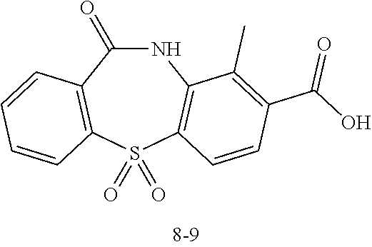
N1C(=O)C2=C(S(=O)(=O)C3=C1C(C)=C(C(O)=O)C=C3)C=CC=C2
